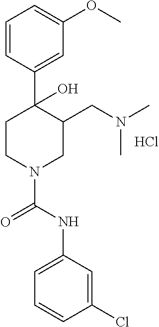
C1=CC(C2(O)CCN(C(NC3=CC=CC(Cl)=C3)=O)CC2CN(C)C)=CC(OC)=C1.Cl
